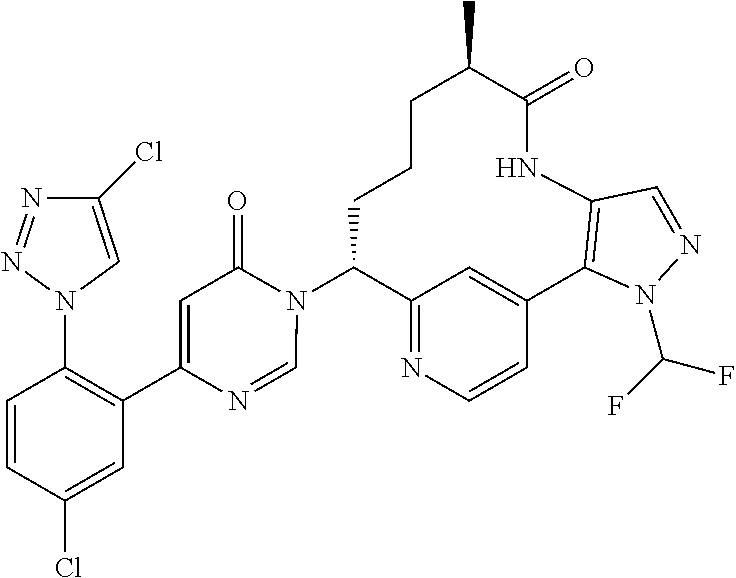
C12=NC=CC(=C1)C1=C(NC(=O)C(C)CCCC2N2C(=O)C=C(C3=C(N4C=C(Cl)N=N4)C=CC(Cl)=C3)N=C2)C=NN1C(F)F
